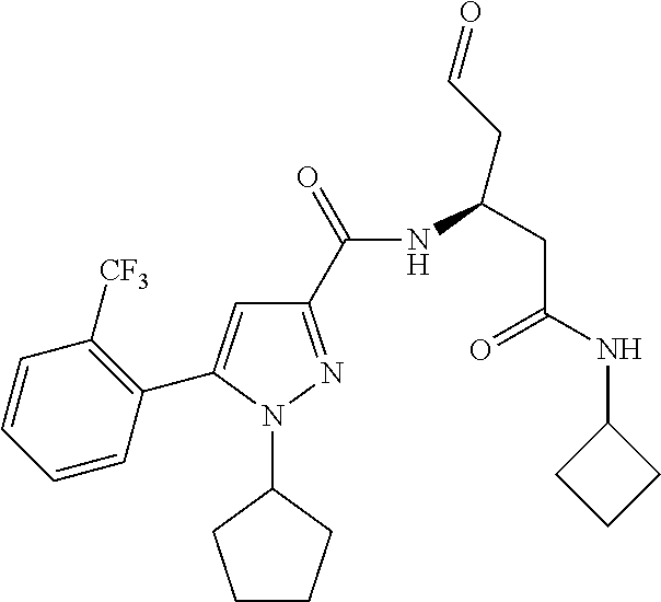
C1(C(=O)NC(CC(NC2CCC2)=O)CC=O)=NN(C2CCCC2)C(C2=C([CF3])C=CC=C2)=C1
